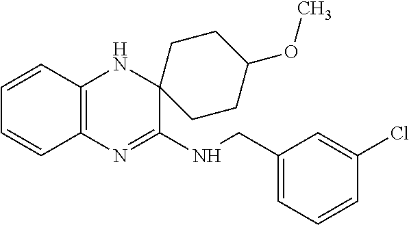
C1=CC2=C(C=C1)N=C(NCC1=CC=CC(Cl)=C1)C1(N2)CCC(OC)CC1
